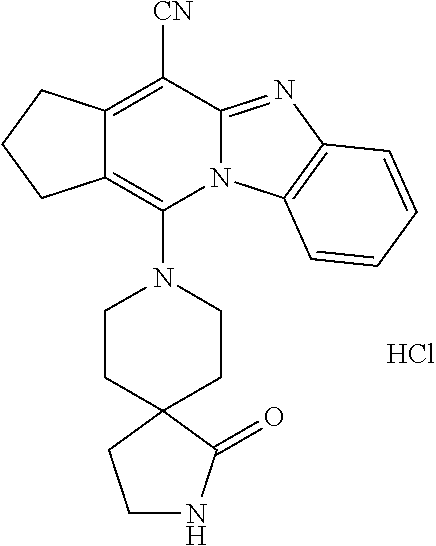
Cl.C12=C(N3CCC4(CC3)C(=O)NCC4)N3C(=NC4=C3C=CC=C4)C([CN])=C1CCC2
